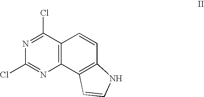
C1(Cl)=NC2=C(C(Cl)=N1)C=CC1=C2C=CN1
